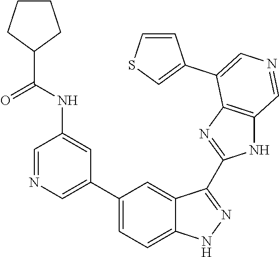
C1(C2=CN=CC(NC(C3CCCC3)=O)=C2)=CC=C2C(=C1)C(C1=NC3=C(N1)C=NC=C3C1=CSC=C1)=NN2
